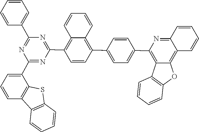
C1(C2=NC(C3=C4C=CC=CC4=C(C4=CC=C(C5=C6C7=C(OC6=C6C(=N5)C=CC=C6)C=CC=C7)C=C4)C=C3)=NC(C3=CC=CC=C3)=N2)=CC=CC2=C1SC1=C2C=CC=C1
